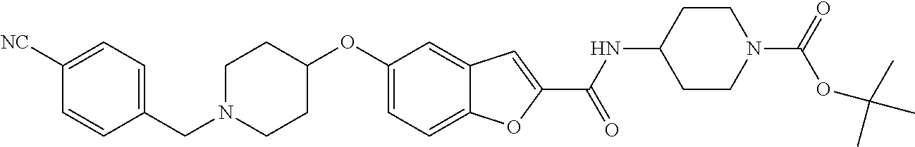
C1=C2C(=CC(OC3CCN(CC4=CC=C([NC])C=C4)CC3)=C1)C=C(C(=O)NC1CCN(C(OC(C)(C)C)=O)CC1)O2
